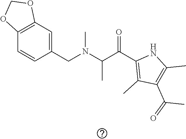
C1(CN(C(C)C(=O)C2=C(C)C(C(=O)C)=C(C)N2)C)=CC2=C(C=C1)OCO2
